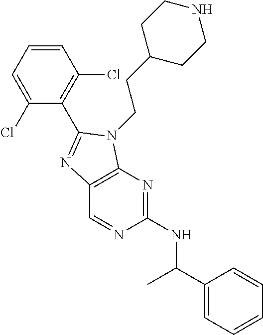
C1(NC(C)C2=CC=CC=C2)=NC2=C(C=N1)N=C(C1=C(Cl)C=CC=C1Cl)N2CCC1CCNCC1
